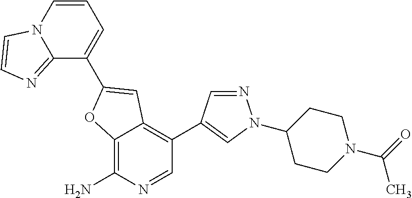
C12=C(N)N=CC(C3=CN(C4CCN(C(=O)C)CC4)N=C3)=C1C=C(C1=CC=CN3C1=NC=C3)O2
